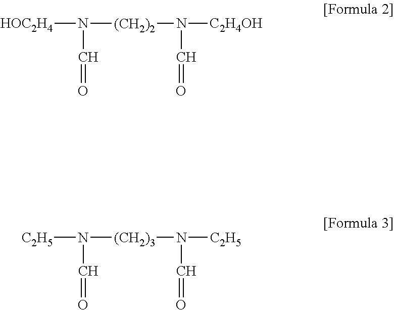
N([(CH2)2]N(C=O)[C2H4OH])(C=O)[HOC2H4].N([(CH2)3]N(C=O)[C2H5])(C=O)[C2H5]
